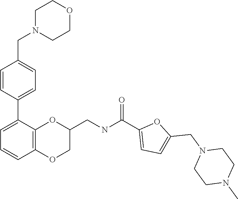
C1=CC(C2=CC=CC3=C2OC(CNC(C2=CC=C(CN4CCN(C)CC4)O2)=O)CO3)=CC=C1CN1CCOCC1
